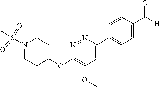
C1=C(C2=CC=C(C(=O)[H])C=C2)N=NC(OC2CCN(S(=O)(=O)C)CC2)=C1OC
